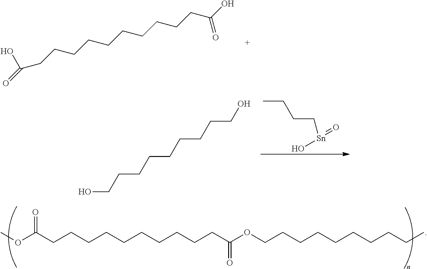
COC(CCCCCCCCCCC(OCCCCCCCCCC)=O)=O.OC(CCCCCCCCCCC(O)=O)=O.CCCC[Sn](=O)O.OCCCCCCCCCO
